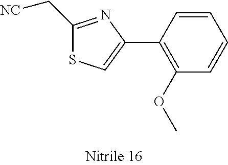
C1(C[NC])=NC(C2=C(OC)C=CC=C2)=CS1
